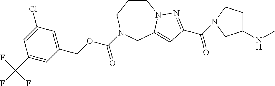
C1CCN(C(OCC2=CC(Cl)=CC(C(F)(F)F)=C2)=O)CC2=CC(C(=O)N3CCC(NC)C3)=NN12
